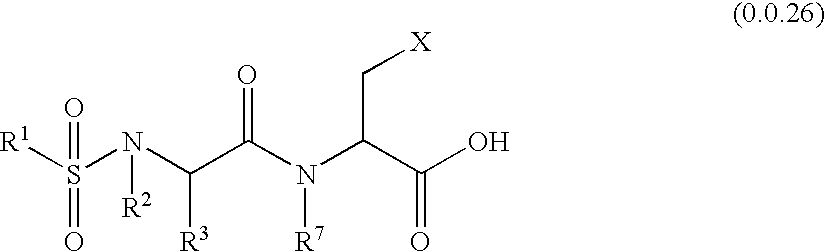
[R1]S(N(C(C(N(C(C(O)=O)C[X])[R7])=O)[R3])[R2])(=O)=O
